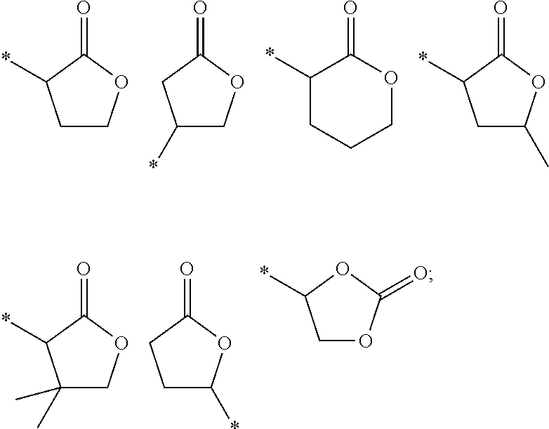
C1COC(=O)C1*.C1(*)COC(=O)C1.C1(*)CCCOC1=O.C1C(C)OC(=O)C1*.C1(C)(C)COC(=O)C1*.C1(*)CCC(=O)O1.C1OC(=O)OC1*
